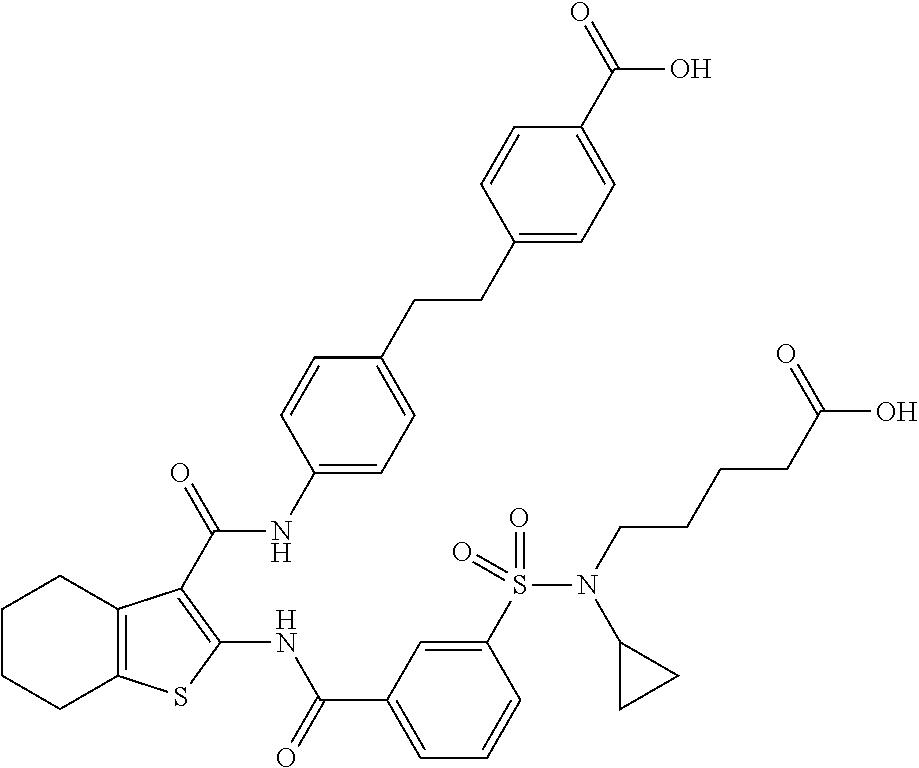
C1CCC2=C(C1)C(C(=O)NC1=CC=C(CCC3=CC=C(C(=O)O)C=C3)C=C1)=C(NC(C1=CC=CC(S(=O)(=O)N(C3CC3)CCCCC(O)=O)=C1)=O)S2
